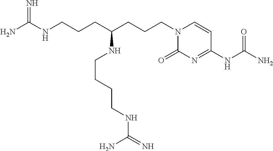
N1(CCCC(NCCCCNC(=N)N)CCCNC(N)=N)C(=O)N=C(NC(N)=O)C=C1
